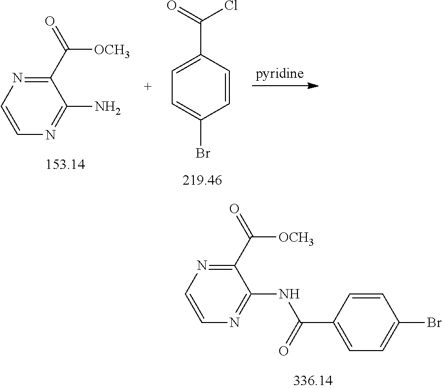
C1(C([OCH3])=O)=NC=CN=C1N.C1=C(Br)C=CC(C(Cl)=O)=C1.C1(C([OCH3])=O)=NC=CN=C1NC(=O)C1=CC=C(Br)C=C1
